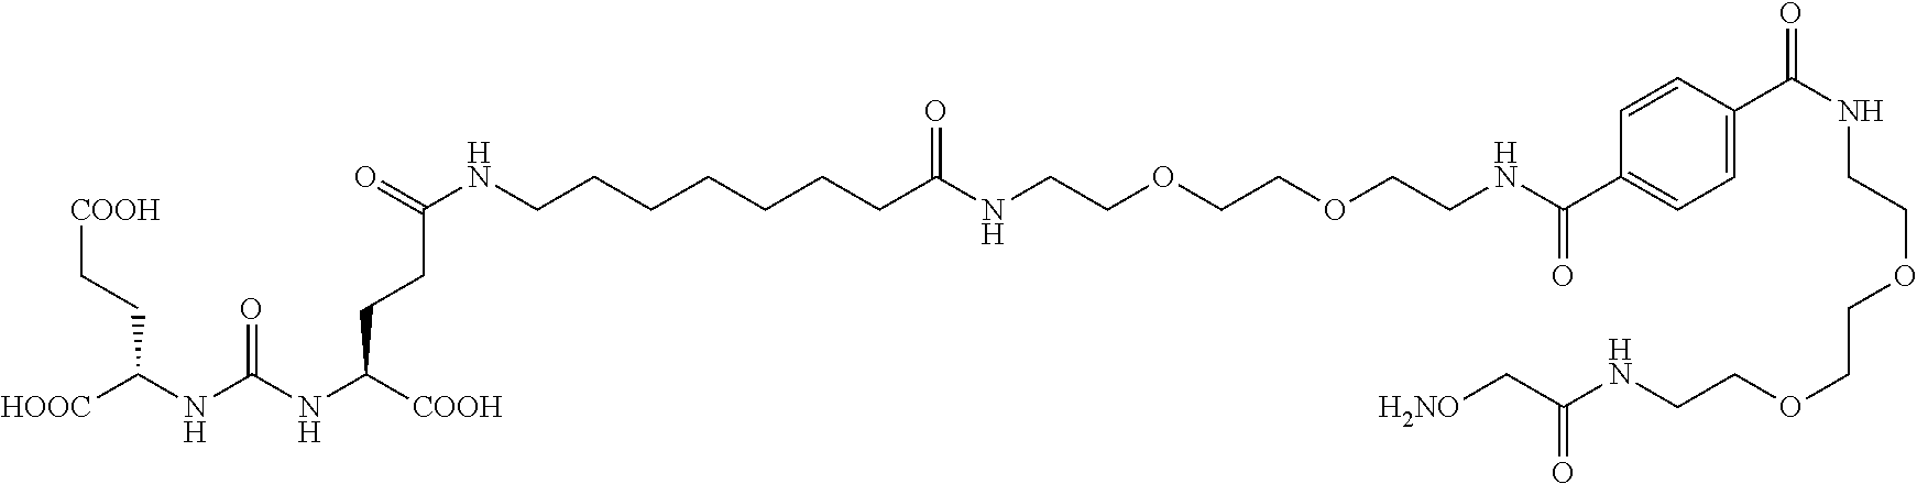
[COOH]CCC(NC(NC([COOH])CCC(NCCCCCCCC(NCCOCCOCCNC(C1=CC=C(C(=O)NCCOCCOCCNC(=O)C[H2NO])C=C1)=O)=O)=O)=O)[HOOC]
